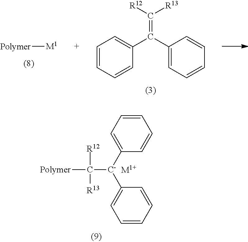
[Polymer][M1].C(=C([R12])[R13])(C1=CC=CC=C1)C1=CC=CC=C1.C1=CC=C([C-](C([R12])([R13])[Polymer])C2=CC=CC=C2)C=C1.[M1+]
